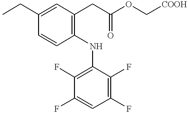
CCC1=CC(CC(OC[COOH])=O)=C(NC2=C(F)C(F)=CC(F)=C2F)C=C1
